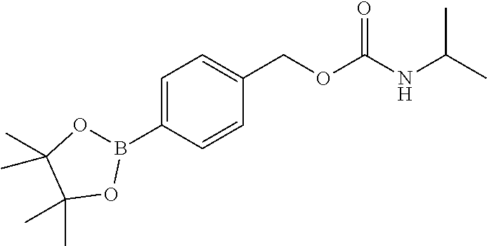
C1=C(B2OC(C)(C)C(C)(C)O2)C=CC(COC(NC(C)C)=O)=C1
